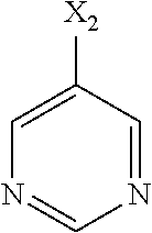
C1=C([X2])C=NC=N1
